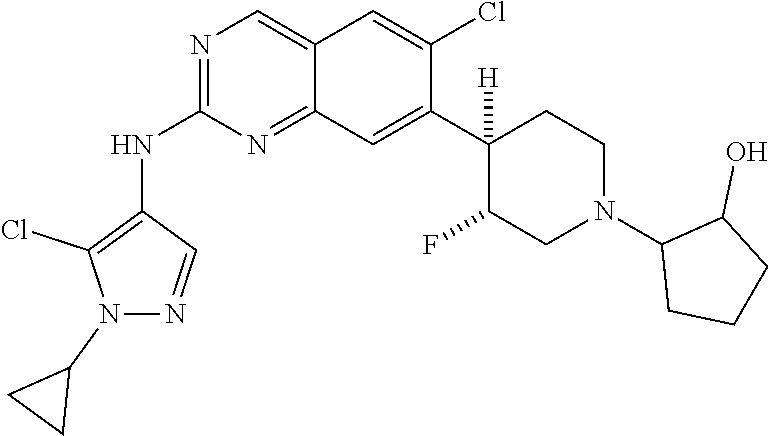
C12=CN=C(NC3=C(Cl)N(C4CC4)N=C3)N=C1C=C(C1([H])C(F)CN(C3CCCC3O)CC1)C(Cl)=C2
